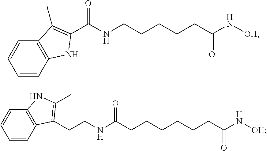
N1C(C(NCCCCCC(N[OH])=O)=O)=C(C)C2=C1C=CC=C2.C1=CC2=C(C=C1)NC(C)=C2CCNC(=O)CCCCCCC(N[OH])=O
